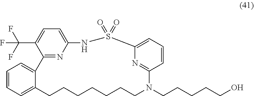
C12=CC=C(C(F)(F)F)C(=N1)C1=CC=CC=C1CCCCCCCN(CCCCCO)C1=NC(=CC=C1)S(=O)(=O)N2
